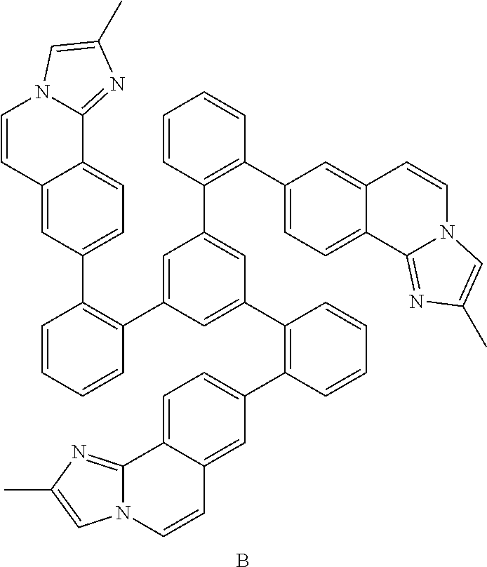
B.N12C(=NC(C)=C1)C1=CC=C(C3=C(C4=CC(C5=C(C6=CC=C7C(=C6)C=CN6C7=NC(C)=C6)C=CC=C5)=CC(C5=C(C6=CC=C7C(=C6)C=CN6C7=NC(C)=C6)C=CC=C5)=C4)C=CC=C3)C=C1C=C2
